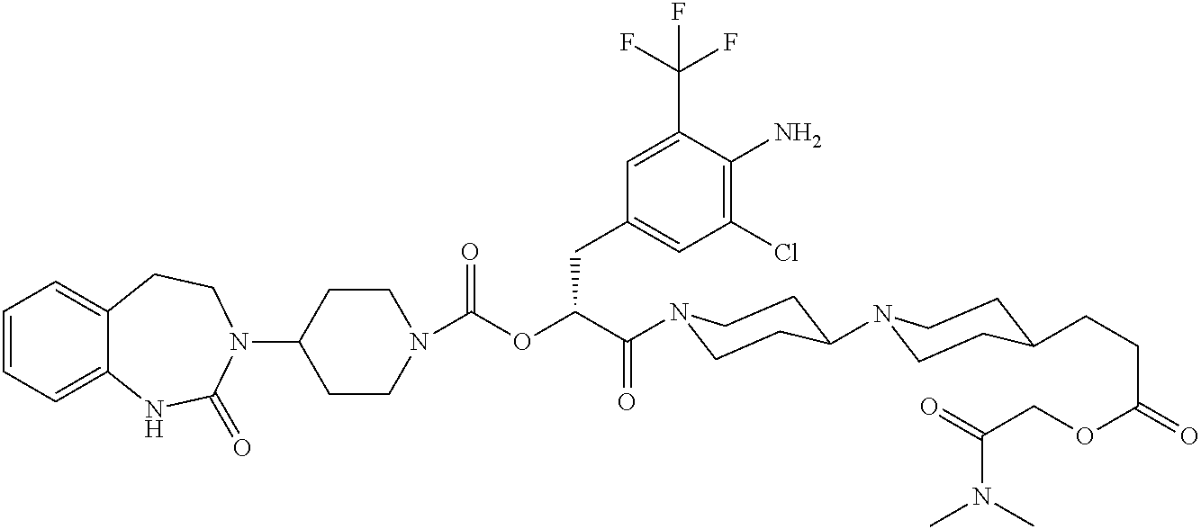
C1=CC=C2C(=C1)CCN(C1CCN(C(OC(C(=O)N3CCC(N4CCC(CCC(=O)OCC(=O)N(C)C)CC4)CC3)CC3=CC(Cl)=C(N)C(C(F)(F)F)=C3)=O)CC1)C(=O)N2
